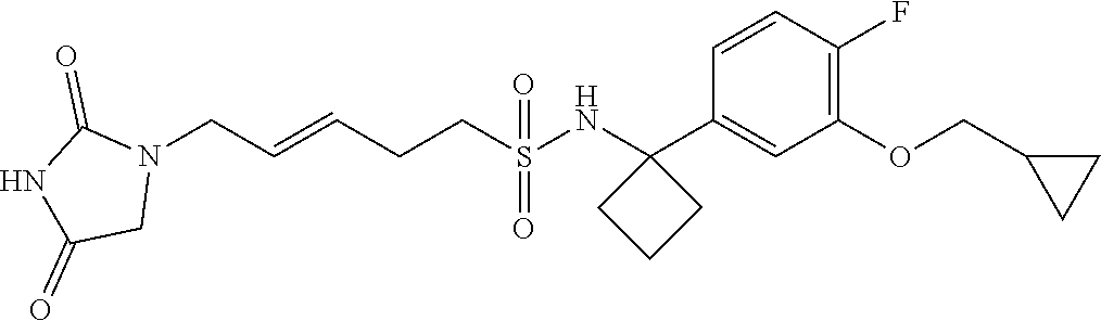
N1(CC=CCCS(NC2(C3=CC(OCC4CC4)=C(F)C=C3)CCC2)(=O)=O)C(=O)NC(=O)C1
